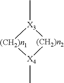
[X3]1(C)[(CH2)n1][X4](C)[(CH2)n2]1
